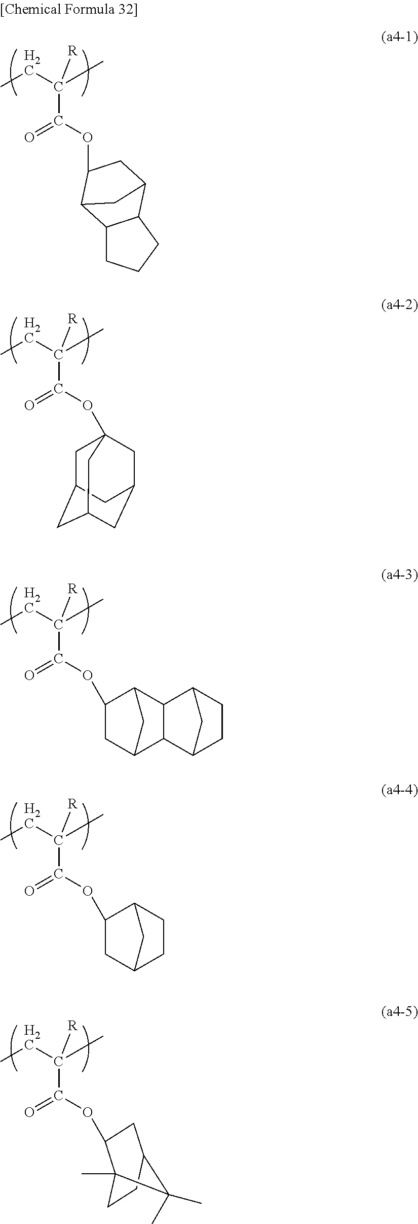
CCC(C)([R])C(OC1CC2C3CCCC3C1C2)=O.CCC(C)([R])C(OC12CC3CC(CC(C1)C3)C2)=O.CCC(C)([R])C(OC1CC2CC1C1C2C2CCC1C2)=O.CCC(C)([R])C(OC1CC2CC1CC2)=O.CCC(C)([R])C(OC1C2(C)CCC(C1)C2(C)C)=O
